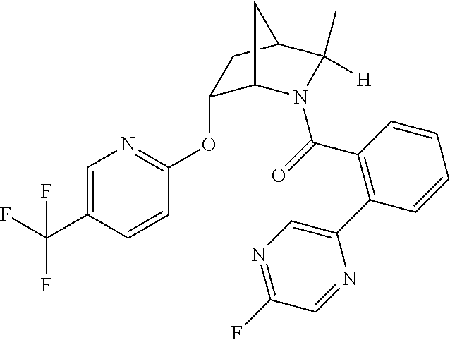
C1=C(C(F)(F)F)C=CC(OC2C3N(C(=O)C4=C(C5=CN=C(F)C=N5)C=CC=C4)C(C)([H])C(C2)C3)=N1
